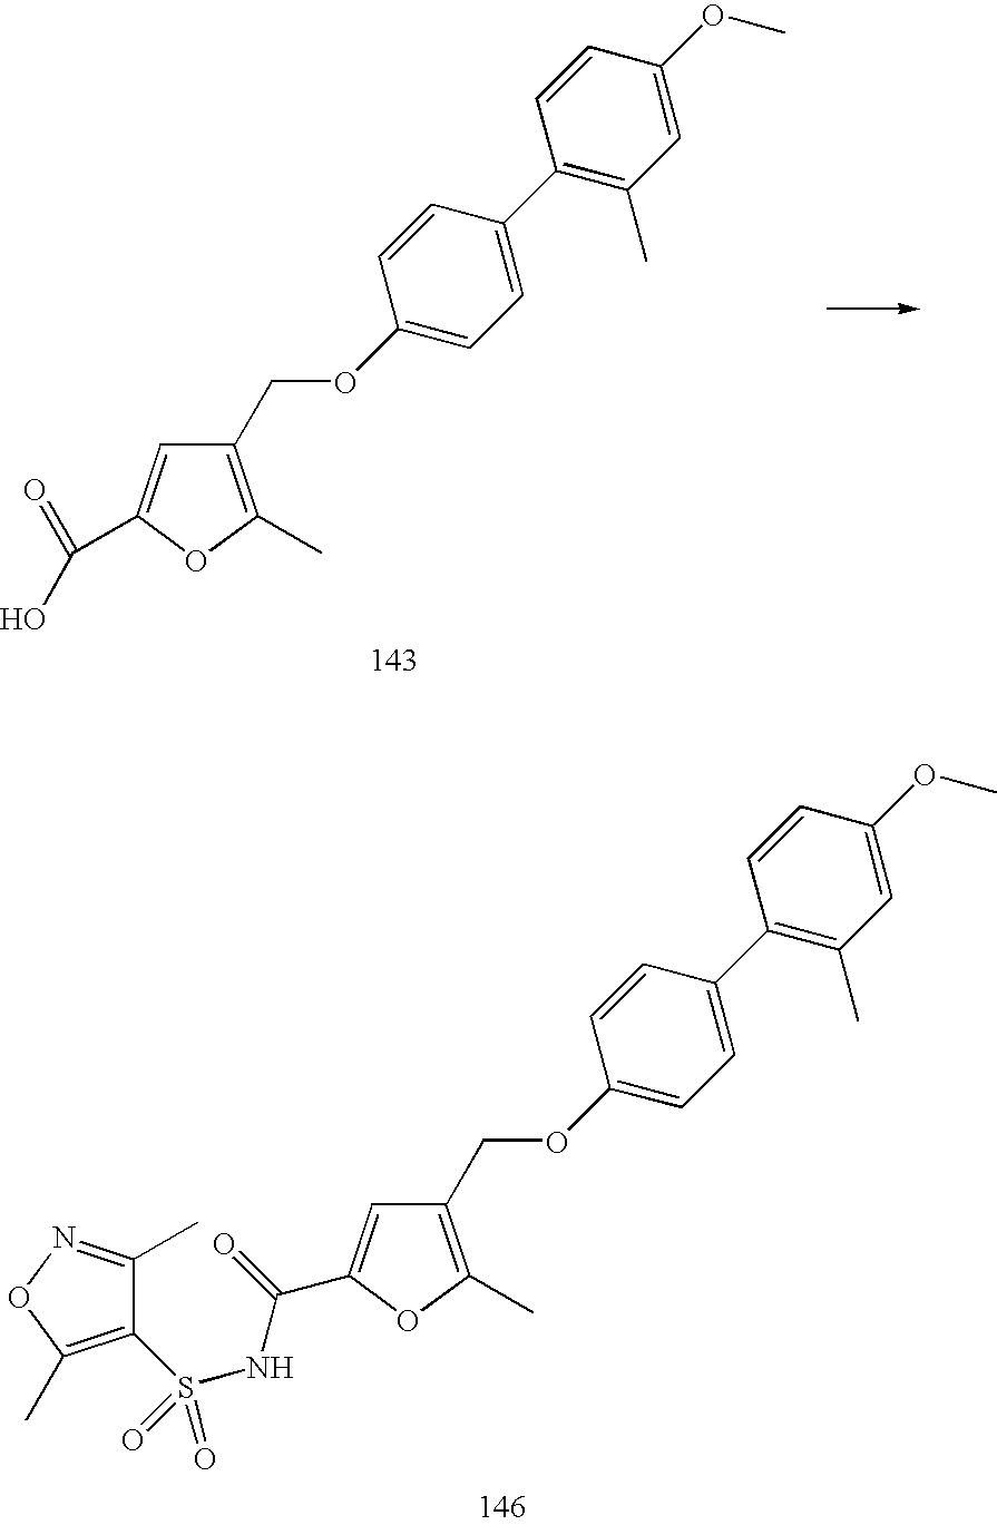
O(CC1=C(C)OC(C(=O)NS(=O)(C2=C(C)ON=C2C)=O)=C1)C1=CC=C(C2=C(C)C=C(OC)C=C2)C=C1.O(CC1=C(C)OC(C(=O)O)=C1)C1=CC=C(C2=C(C)C=C(OC)C=C2)C=C1
